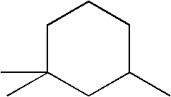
C1C(C)(C)CC(C)CC1
